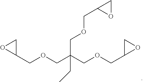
C(OCC(COCC1OC1)(CC)COCC1OC1)C1CO1
